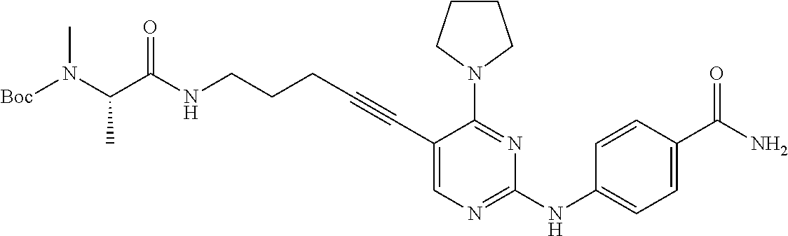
N(CCCC#CC1=CN=C(NC2=CC=C(C(N)=O)C=C2)N=C1N1CCCC1)C(C(N([Boc])C)C)=O
